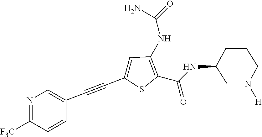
C1(C#CC2=CN=C([F3C])C=C2)=CC(NC(=O)N)=C(C(=O)NC2CN([H])CCC2)S1
